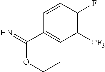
C1([CF3])=C(F)C=CC(C(=N)OCC)=C1
